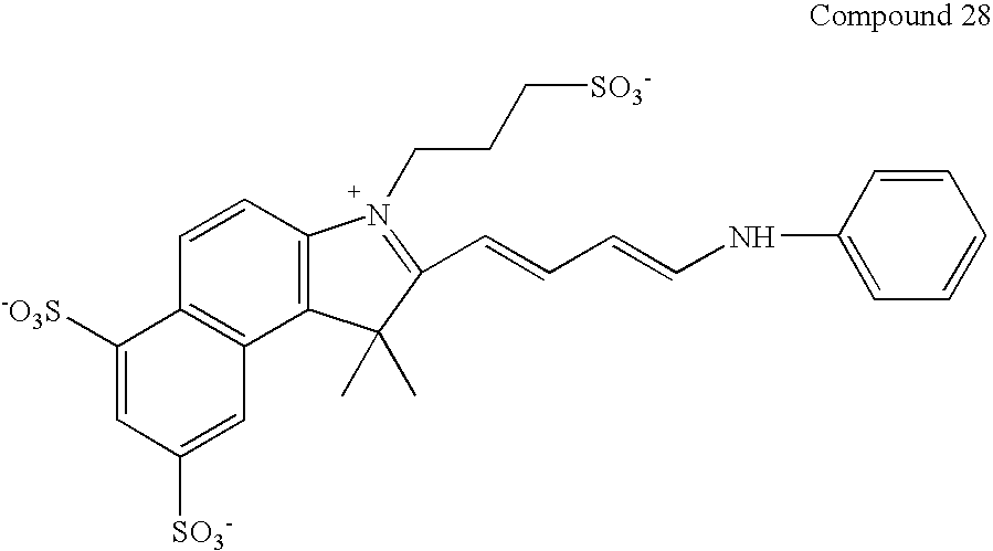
C1=CC2=C(C3=C1N(CCC[SO3-])=C(C=CC=CNC1=CC=CC=C1)C3(C)C)C=C([SO3-])C=C2[-O3S]
